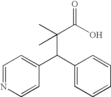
C1(C(C(C(=O)O)(C)C)C2=CC=CC=C2)=CC=NC=C1
